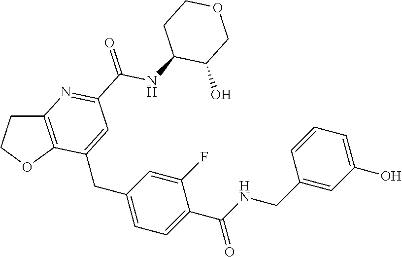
C(C1=CC=C(CC2=CC(C(NC3C(O)COCC3)=O)=NC3=C2OCC3)C=C1F)(NCC1=CC(O)=CC=C1)=O
